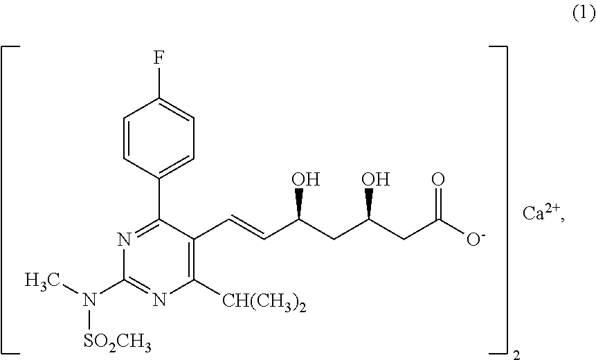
C1=CC(C2=NC(N(C)[SO2CH3])=NC([CH(CH3)2])=C2C=CC(CC(CC([O-])=O)O)O)=CC=C1F
